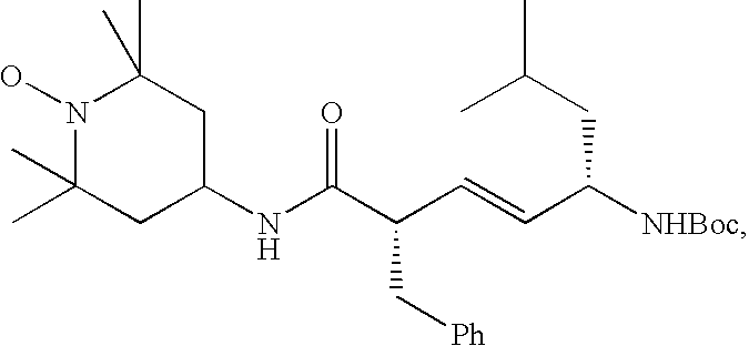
N1(O)C(C)(C)CC(NC(C(C=CC([NHBoc])CC(C)C)C[Ph])=O)CC1(C)C
